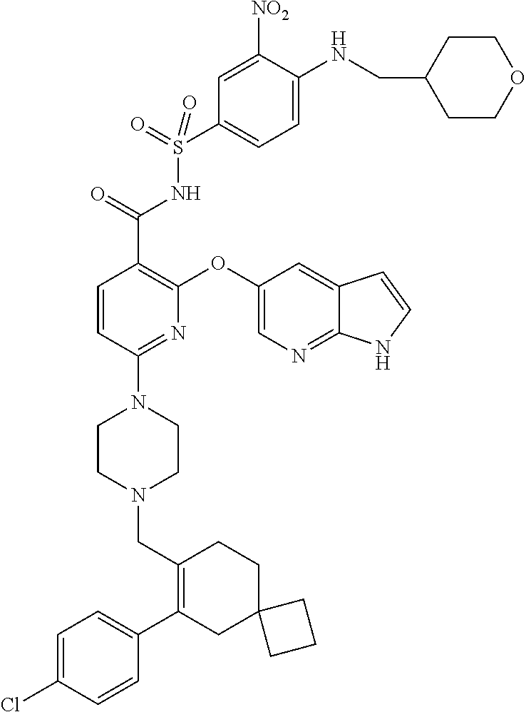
C1=C(Cl)C=CC(C2=C(CN3CCN(C4=NC(OC5=CN=C6C(=C5)C=CN6)=C(C(=O)NS(=O)(=O)C5=CC=C(NCC6CCOCC6)C([NO2])=C5)C=C4)CC3)CCC3(C2)CCC3)=C1
